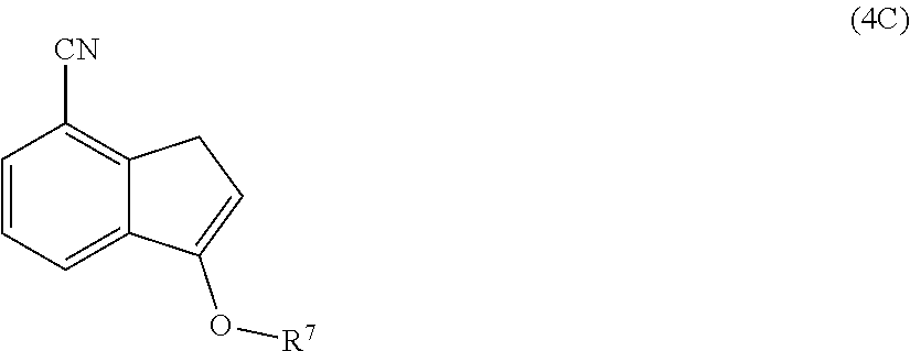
C1=CC=C2C(=C1[CN])CC=C2O[R7]
